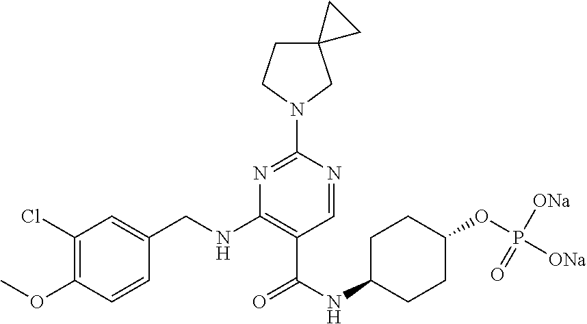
C1(Cl)=C(OC)C=CC(CNC2=C(C(NC3CCC(OP([ONa])([ONa])=O)CC3)=O)C=NC(N3CC4(CC3)CC4)=N2)=C1
